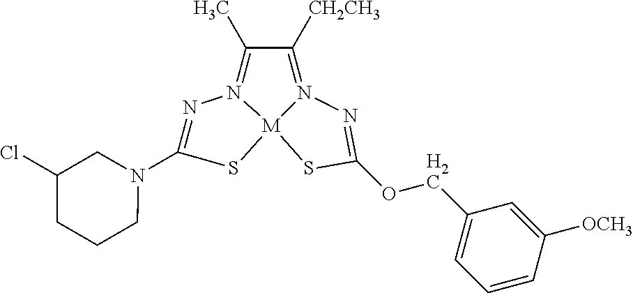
N1=C(N2CC(Cl)CCC2)S[M]23N1=C(C)C([CH2CH3])=N2N=C(OCC1=CC=CC([OCH3])=C1)S3
